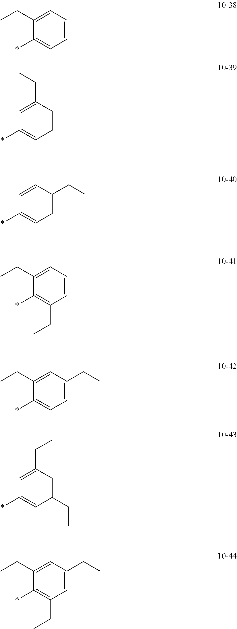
C1(*)=CC=CC=C1CC.C1(*)=CC=CC(CC)=C1.C1(*)=CC=C(CC)C=C1.C1(*)=C(CC)C=CC=C1CC.C1(*)=CC=C(CC)C=C1CC.C1(*)=CC(CC)=CC(CC)=C1.C1(*)=C(CC)C=C(CC)C=C1CC
